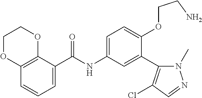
C1=C(C(=O)NC2=CC=C(OCCN)C(C3=C(Cl)C=NN3C)=C2)C2=C(C=C1)OCCO2
